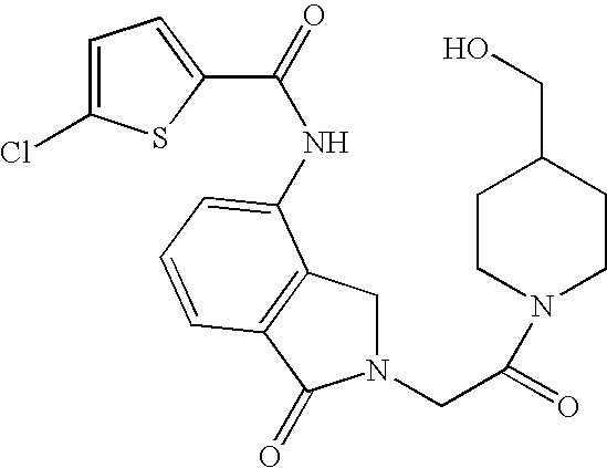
C1=C(Cl)SC(C(=O)NC2=CC=CC3=C2CN(CC(=O)N2CCC(CO)CC2)C3=O)=C1
